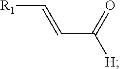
C([R1])=CC([H])=O
